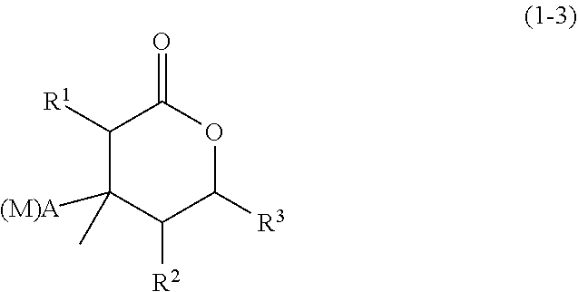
C1([R1])C(C)([(M)A])C([R2])C([R3])OC1=O
